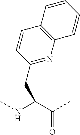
C1=CC(CC(NC)C(C)=O)=NC2=C1C=CC=C2
